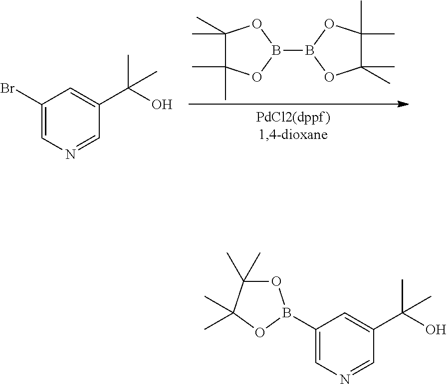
C1(C)(C)C(C)(C)OB(B2OC(C)(C)C(C)(C)O2)O1.C1(Br)=CN=CC(C(O)(C)C)=C1.C1(B2OC(C)(C)C(C)(C)O2)=CN=CC(C(O)(C)C)=C1
